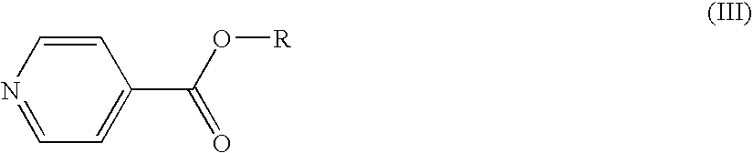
C1=CN=CC=C1C(O[R])=O
